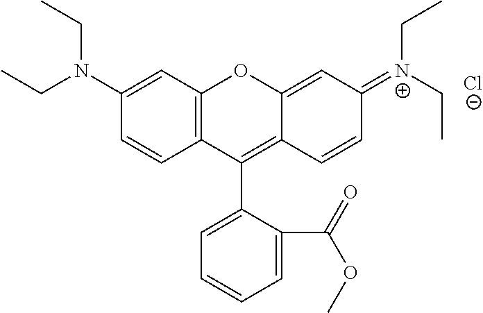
C12=C(C=C(N(CC)CC)C=C1)OC1=CC(=[N+](CC)CC)C=CC1=C2C1=CC=CC=C1C(=O)OC.[Cl-]
